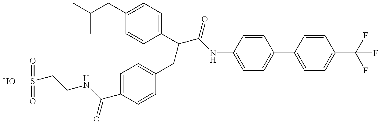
OS(=O)(=O)CCNC(C1=CC=C(CC(C(NC2=CC=C(C3=CC=C(C(F)(F)F)C=C3)C=C2)=O)C2=CC=C(CC(C)C)C=C2)C=C1)=O
